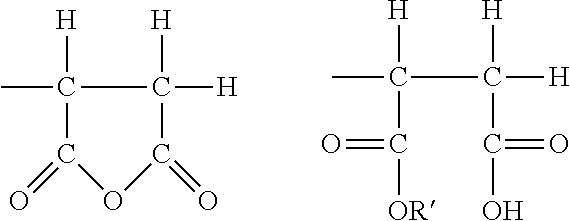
CC1([H])C(=O)OC(=O)C1([H])[H].CC([H])(C(=O)[OR])C(C(O)=O)([H])[H]
